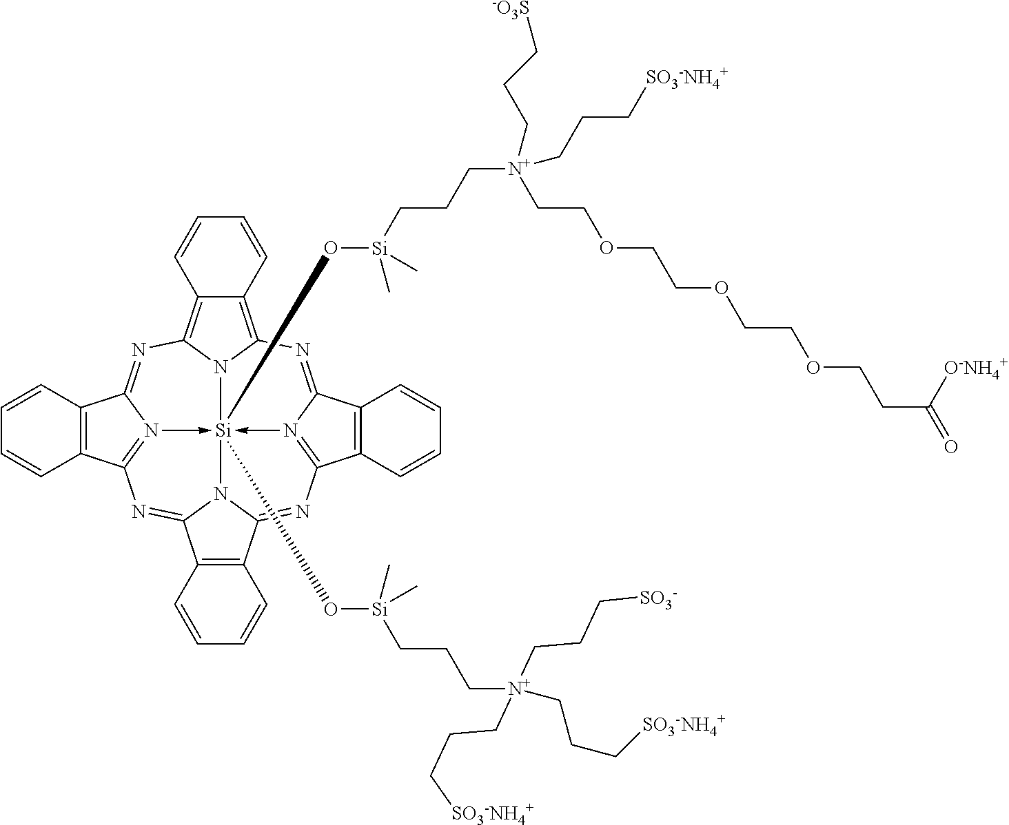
C1=CC2=C(C=C1)C1=NC3=C4C(=C5N3[Si]36(O[Si](CCC[N+](CCC[SO3-NH4+])(CCC[SO3-NH4+])CCC[SO3-])(C)C)(O[Si](CCC[N+](CCC[SO3-NH4+])(CCOCCOCCOCCC(=O)[O-NH4+])CCC[-O3S])(C)C)-N1=C2N=C1C2=C(C(=NC7=N->3C(=N5)C3=C7C=CC=C3)N16)C=CC=C2)C=CC=C4
